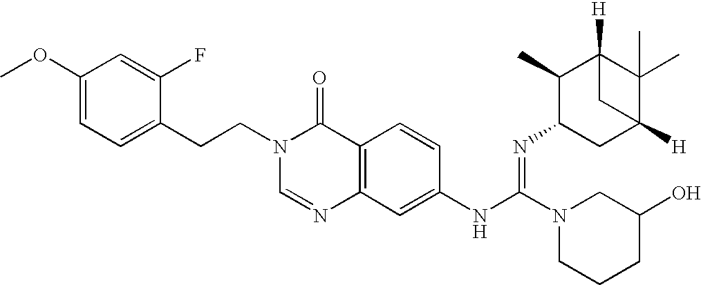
C1(CCN2C=NC3=C(C2=O)C=CC(NC(N2CCCC(O)C2)=NC2CC4([H])C(C)(C)C([H])(C2C)C4)=C3)=CC=C(OC)C=C1F
